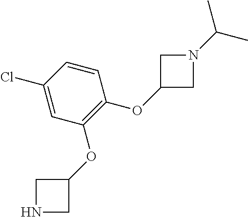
C1(OC2=C(OC3CN(C(C)C)C3)C=CC(Cl)=C2)CNC1
